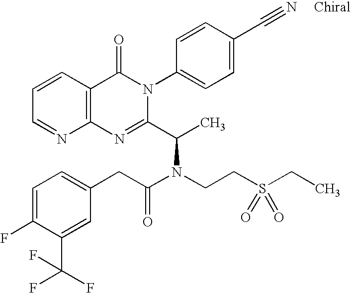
C12=C(C=CC=N1)C(=O)N(C1=CC=C(C#N)C=C1)C(C(C)N(CCS(CC)(=O)=O)C(CC1=CC=C(F)C(C(F)(F)F)=C1)=O)=N2
